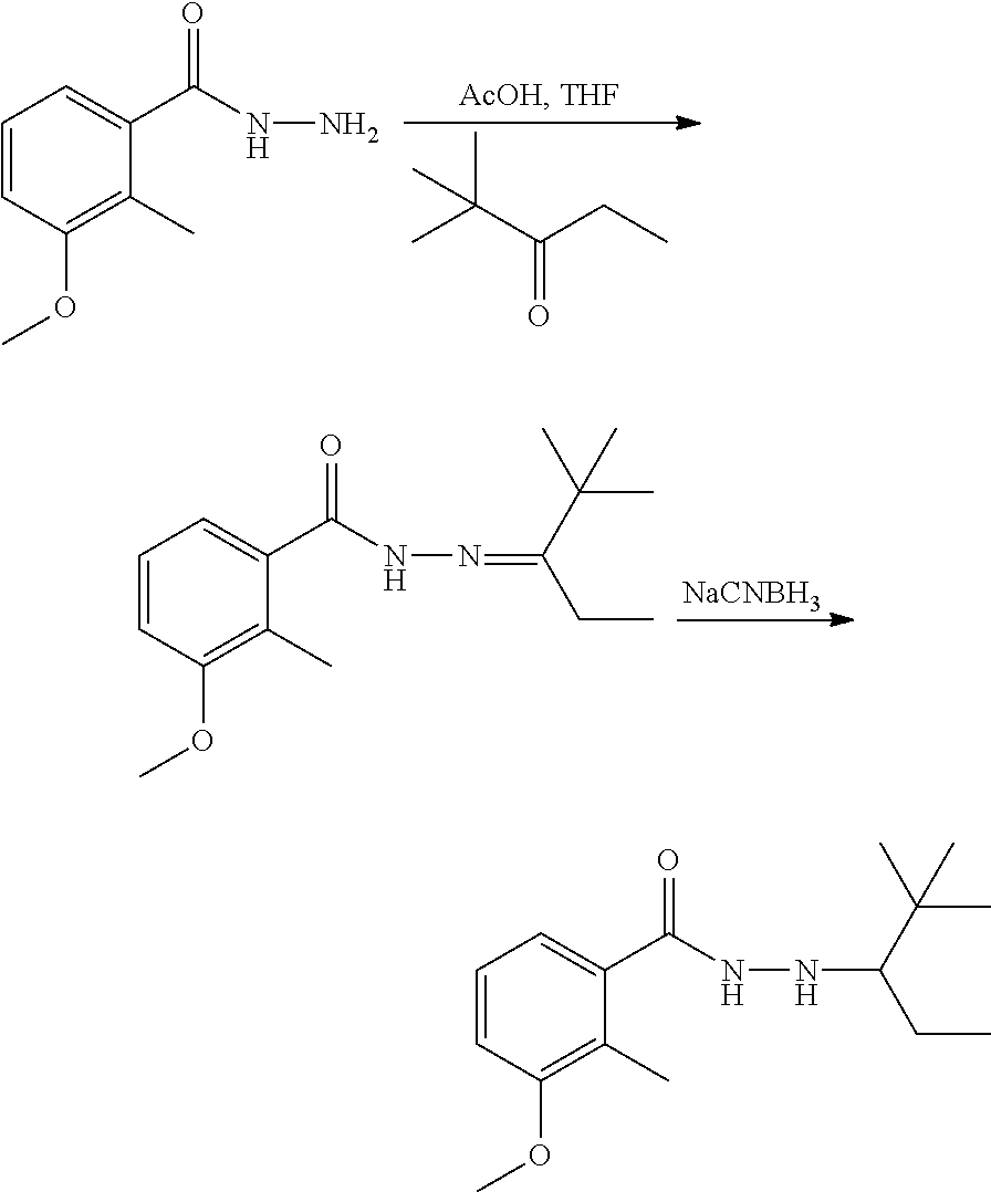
C1=CC(OC)=C(C)C(C(NN)=O)=C1.CC(C(CC)=O)(C)C.C1=CC(OC)=C(C)C(C(NN=C(CC)C(C)(C)C)=O)=C1.[NaCNBH3].C1=CC(OC)=C(C)C(C(NNC(CC)C(C)(C)C)=O)=C1
